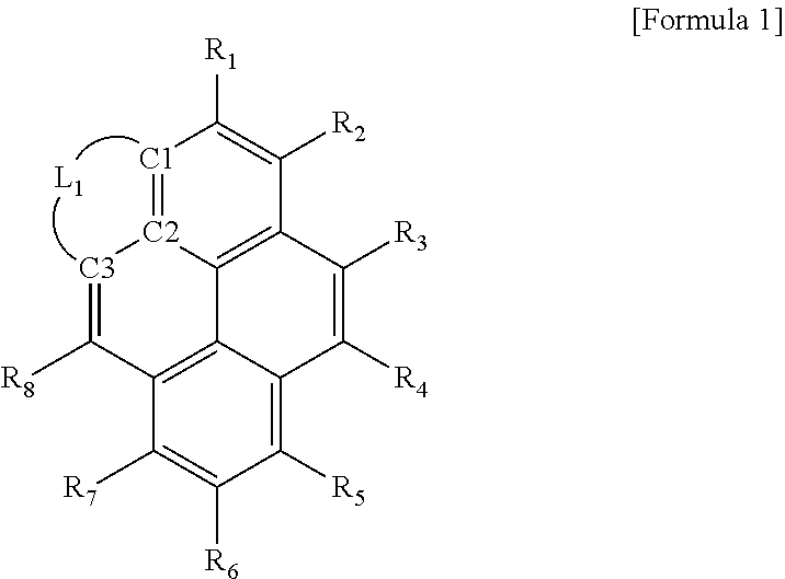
[C1]1=[C2]2C3=C(C([R2])=C1[R1])C([R3])=C([R4])C1=C([R5])C([R6])=C([R7])C(=C31)C([R8])=[C3]2
